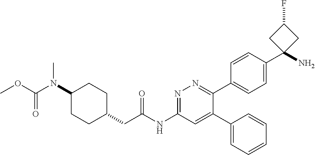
C1(N(C)C(OC)=O)CCC(CC(NC2=NN=C(C3=CC=C(C4(N)CC(F)C4)C=C3)C(C3=CC=CC=C3)=C2)=O)CC1
